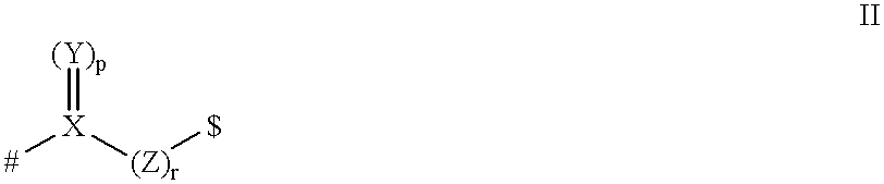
[(Y)p]=[X]([#])[(Z)r][$]
